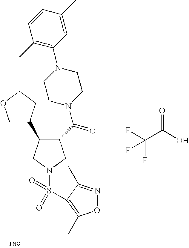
N1(S(=O)(=O)C2=C(C)ON=C2C)CC(C(=O)N2CCN(C3=C(C)C=CC(C)=C3)CC2)C(C2COCC2)C1.FC(C(O)=O)(F)F
